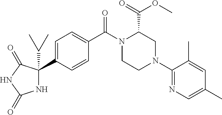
N1C(C(C)C)(C2=CC=C(C(N3CCN(C4=NC=C(C)C=C4C)CC3C(OC)=O)=O)C=C2)C(=O)NC1=O
